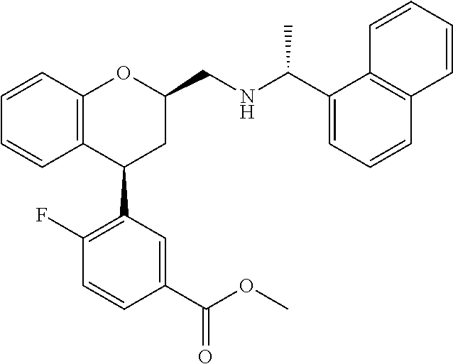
C12=C(C(C3=C(F)C=CC(C(OC)=O)=C3)CC(CNC(C)C3=CC=CC4=C3C=CC=C4)O1)C=CC=C2
